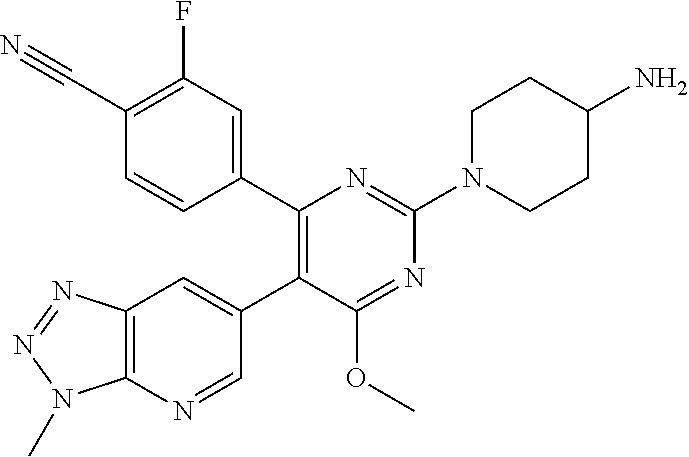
C12=C(N=CC(C3=C(C4=CC(F)=C(C#N)C=C4)N=C(N4CCC(N)CC4)N=C3OC)=C1)N(C)N=N2
